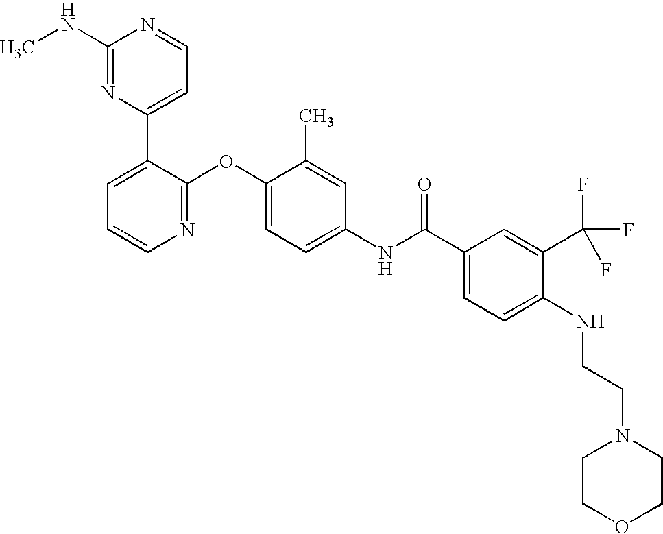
C1(NC)=NC(C2=CC=CN=C2OC2=CC=C(NC(C3=CC=C(NCCN4CCOCC4)C(C(F)(F)F)=C3)=O)C=C2C)=CC=N1
